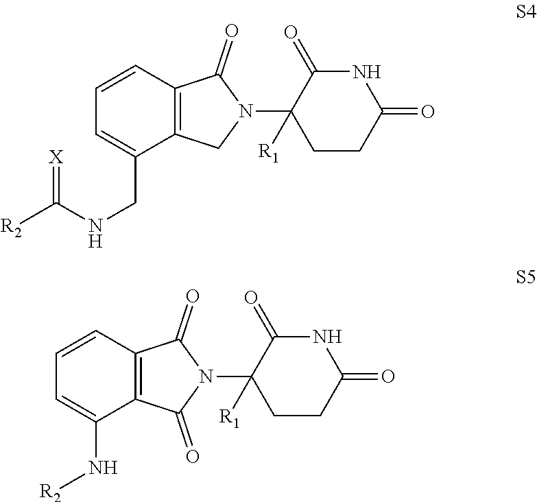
C1=CC2=C(C(CNC(=[X])[R2])=C1)CN(C1([R1])C(=O)NC(=O)CC1)C2=O.C1=CC2=C(C(N[R2])=C1)C(=O)N(C1([R1])C(=O)NC(=O)CC1)C2=O
